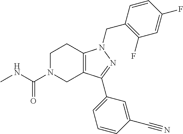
C1N(C(NC)=O)CC2=C(C1)N(CC1=C(F)C=C(F)C=C1)N=C2C1=CC=CC(C#N)=C1
